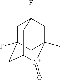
C1C2(F)CC3[N+](=O)C(C)(CC1(F)C3)C2
